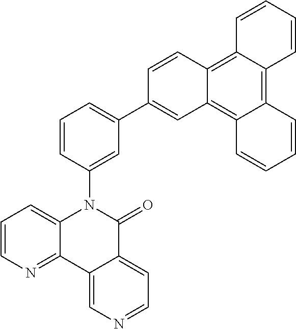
C1=CC2=C3C(=C4C(=C2C=C1C1=CC=CC(N2C5=CC=CN=C5C5=CN=CC=C5C2=O)=C1)C=CC=C4)C=CC=C3
